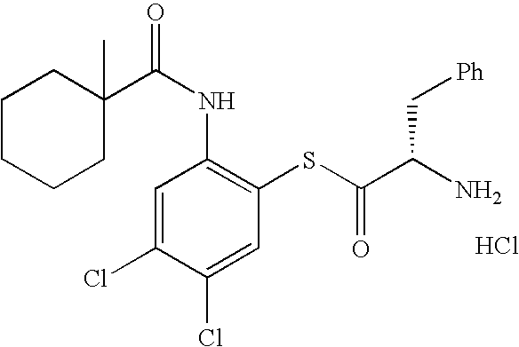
C1(C(NC2=C(SC(C(N)C[Ph])=O)C=C(Cl)C(Cl)=C2)=O)(C)CCCCC1.Cl
